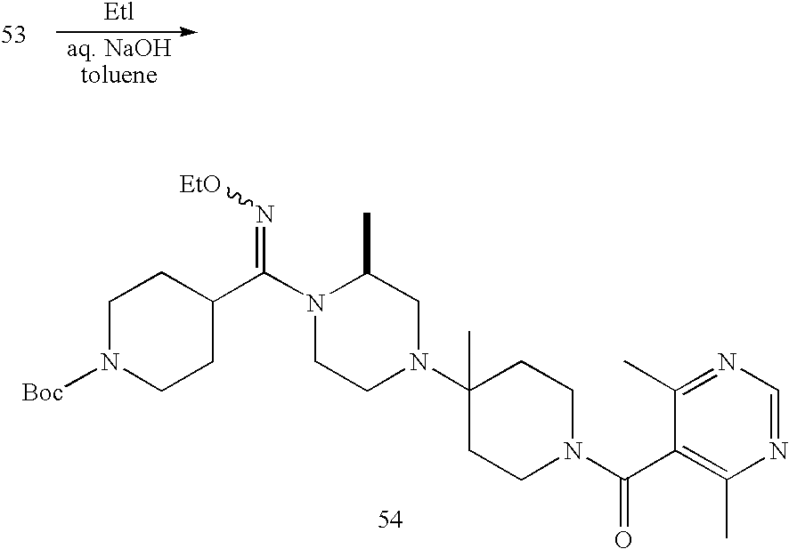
C1N([Boc])CCC(C(N2CCN(C3(C)CCN(C(C4=C(C)N=CN=C4C)=O)CC3)CC2C)=N[EtO])C1
